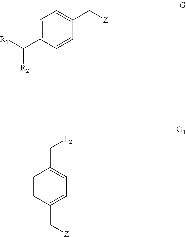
C1=C(C([R1])[R2])C=CC(C[Z])=C1.C1=CC(C[Z])=CC=C1C[L2]
